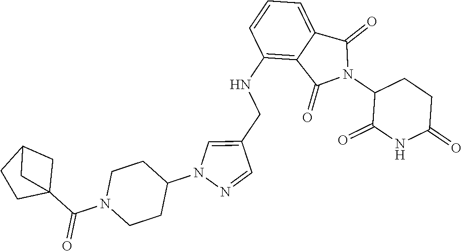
C1(NCC2=CN(C3CCN(C(C45CC(CC4)C5)=O)CC3)N=C2)=C2C(=CC=C1)C(=O)N(C1C(=O)NC(=O)CC1)C2=O
